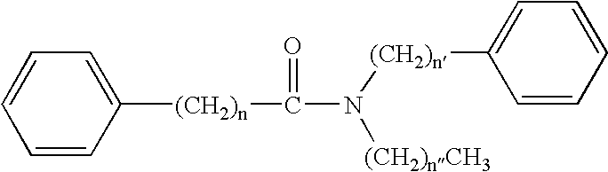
C1=CC([(CH2)n]C(=O)N([(CH2)n]C2=CC=CC=C2)[(CH2)nCH3])=CC=C1
